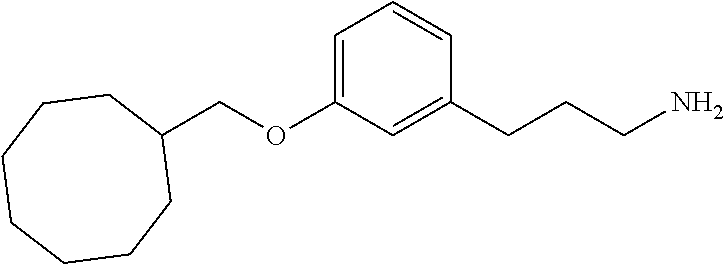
C1(COC2=CC=CC(CCCN)=C2)CCCCCCC1
